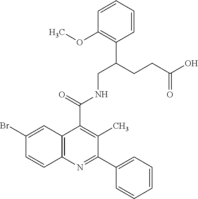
C1=CC2=C(C=C1Br)C(C(=O)NCC(CCC(O)=O)C1=C(OC)C=CC=C1)=C(C)C(C1=CC=CC=C1)=N2
